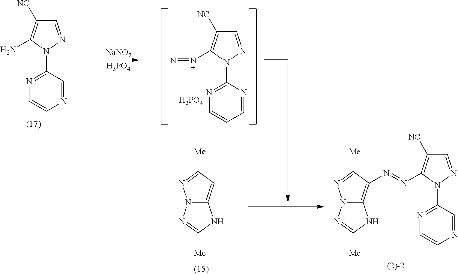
N12C(=C(N=NC3=C([NC])C=NN3C3=NC=CN=C3)C([Me])=N1)NC([Me])=N2.C1=NN(C2=NC=CN=C2)C(N)=C1[NC].[NaNO2].[H3PO4].C1=NN(C2=NC=CC=N2)C([N+]#N)=C1[NC].[H2PO4].N12C(=CC([Me])=N1)NC([Me])=N2
